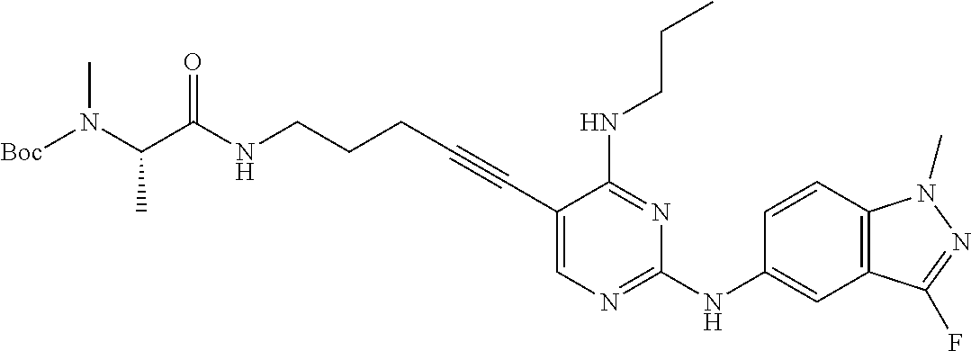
C(NCCCC#CC1=CN=C(NC2=CC3=C(C=C2)N(C)N=C3F)N=C1NCCC)(=O)C(N([Boc])C)C
